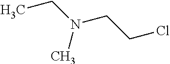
CCN(CCCl)C
